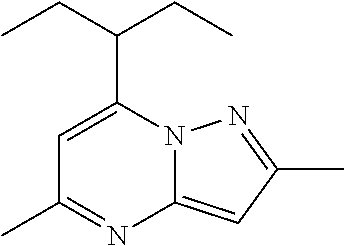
C1=C(C(CC)CC)N2C(=CC(C)=N2)N=C1C
